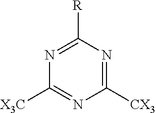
N1=C([R])N=C([CX3])N=C1[X3C]
